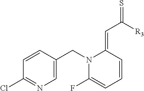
C1=CC(CN2C(F)=CC=CC2=CC([R3])=S)=CN=C1Cl
